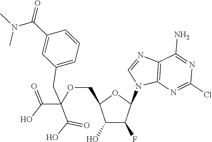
C12=C(N=C(Cl)N=C1N)N(C1OC(COC(C(=O)O)(CC3=CC=CC(C(N(C)C)=O)=C3)C(O)=O)C(O)C1F)C=N2
